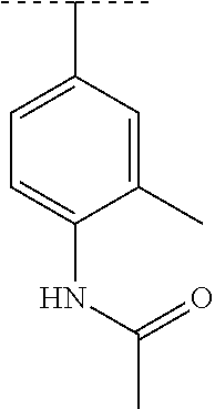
C1(C)=CC(C(C)C)=CC=C1NC(C)=O
